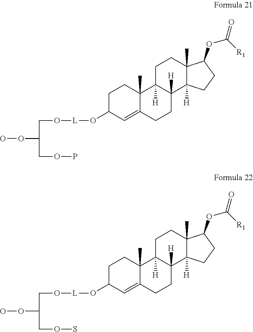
OOC(CO[L]OC1C=C2C(C)(CC1)C1([H])C([H])(CC2)C2([H])C(C)(CC1)C(OC(=O)[R1])CC2)COP.OOC(CO[L]OC1C=C2C(C)(CC1)C1([H])C([H])(CC2)C2([H])C(C)(CC1)C(OC(=O)[R1])CC2)COS
